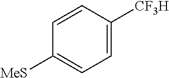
C1=C([CF3H])C=CC([MeS])=C1
